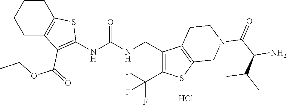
C1CC2=C(CC1)C(C(OCC)=O)=C(NC(NCC1=C(C(F)(F)F)SC3=C1CCN(C(C(N)C(C)C)=O)C3)=O)S2.Cl
